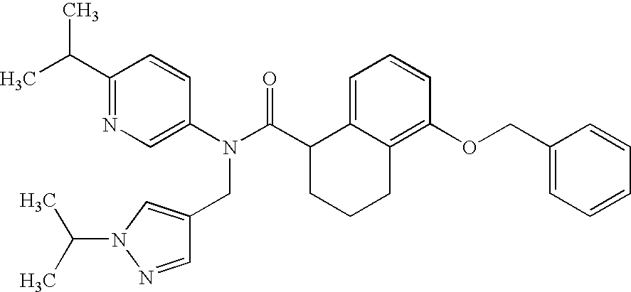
C1(C(C)C)=NC=C(N(C(C2CCCC3=C(OCC4=CC=CC=C4)C=CC=C23)=O)CC2=CN(C(C)C)N=C2)C=C1
